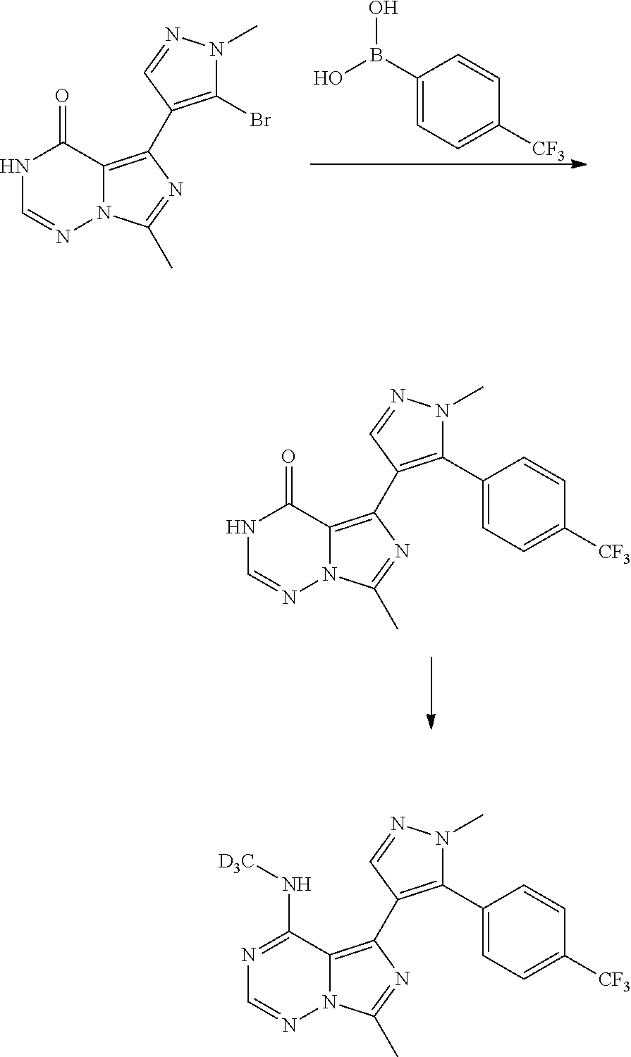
C1(B(O)O)=CC=C([CF3])C=C1.N1C=NN2C(=C(C3=C(Br)N(C)N=C3)N=C2C)C1=O.N1C=NN2C(=C(C3=C(C4=CC=C([CF3])C=C4)N(C)N=C3)N=C2C)C1=O.N1=C(N[D3C])C2=C(C3=C(C4=CC=C([CF3])C=C4)N(C)N=C3)N=C(C)N2N=C1
